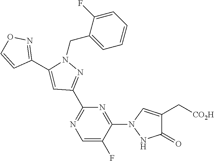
N1(CC2=CC=CC=C2F)C(C2=NOC=C2)=CC(C2=NC=C(F)C(N3NC(=O)C(C[CO2H])=C3)=N2)=N1
